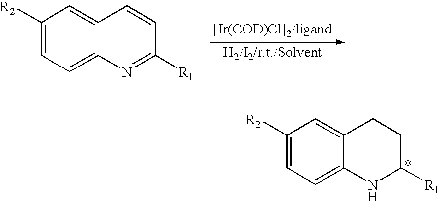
C1([R2])=CC=C2C(=C1)C=CC([R1])=N2.C1([R2])=CC=C2C(=C1)CCC([R1])N2
